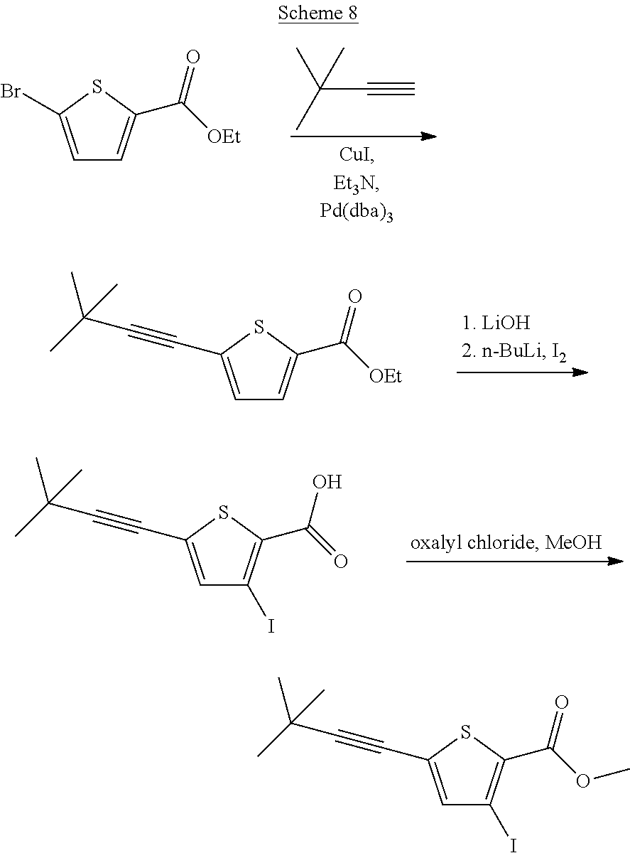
C1=C(Br)SC(C([OEt])=O)=C1.C(C#C)(C)(C)C.C1=C(C#CC(C)(C)C)SC(C([OEt])=O)=C1.C1=C(C#CC(C)(C)C)SC(C(=O)O)=C1I.C1=C(C#CC(C)(C)C)SC(C(OC)=O)=C1I
